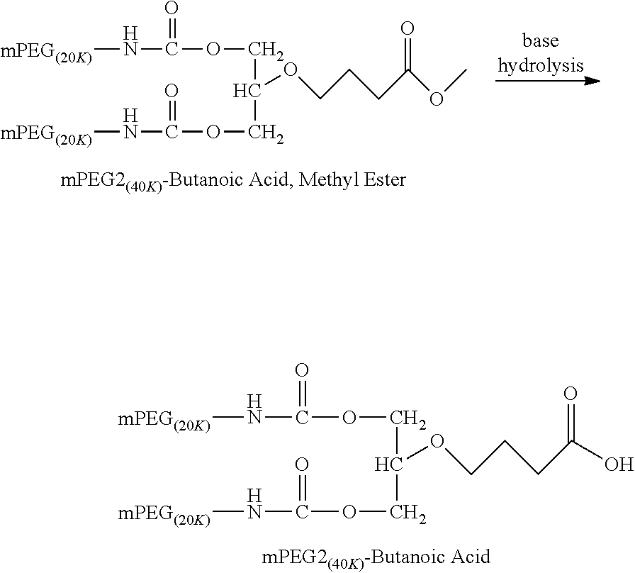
O(CCCC(=O)O)C(COC(N[mPEG(20K)])=O)COC(N[mPEG(20K)])=O.O(CCCC(OC)=O)C(COC(N[mPEG(20K)])=O)COC(N[mPEG(20K)])=O
